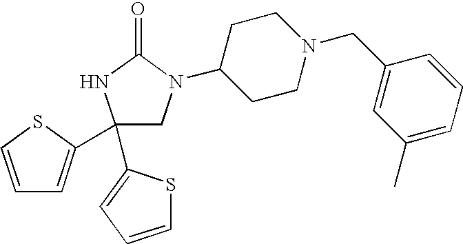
C1(C2=CC=CS2)(C2=CC=CS2)CN(C2CCN(CC3=CC(C)=CC=C3)CC2)C(=O)N1
